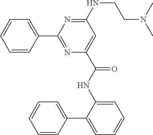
C1=CC(C2=NC(C(=O)NC3=CC=CC=C3C3=CC=CC=C3)=CC(NCCN(C)C)=N2)=CC=C1
